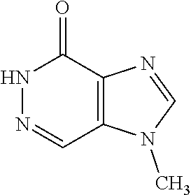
N1=CC2=C(C(=O)N1)N=CN2C
